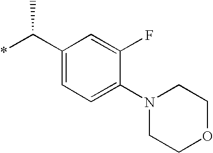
C1(C(*)C)=CC=C(N2CCOCC2)C(F)=C1
